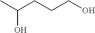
C(CCCO)(O)C
